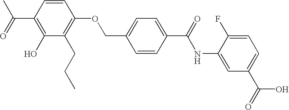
C1(C(=O)C)=C(O)C(CCC)=C(OCC2=CC=C(C(=O)NC3=CC(C(=O)O)=CC=C3F)C=C2)C=C1
